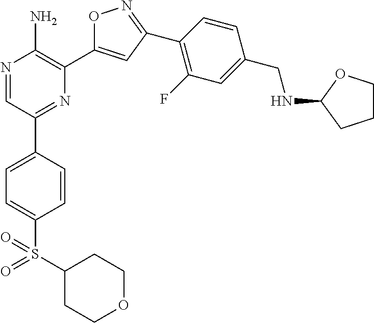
N1=CC(C2=CC=C(S(C3CCOCC3)(=O)=O)C=C2)=NC(C2=CC(C3=C(F)C=C(CNC4CCCO4)C=C3)=NO2)=C1N
